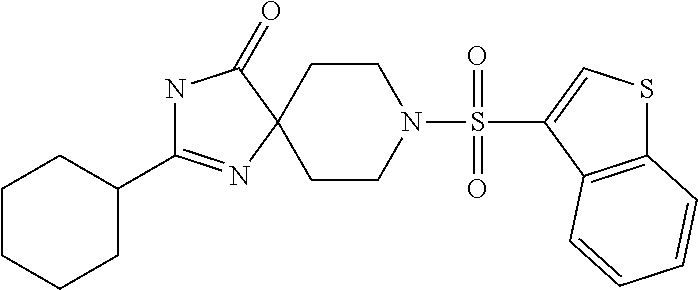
N1C(C2CCCCC2)=NC2(C1=O)CCN(S(C1=CSC3=C1C=CC=C3)(=O)=O)CC2
